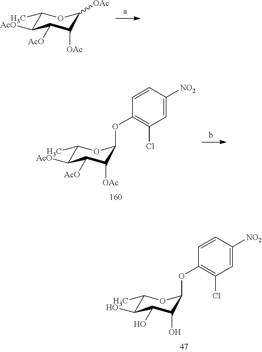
C1(C)C([AcO])C([AcO])C([OAc])C([OAc])O1.C1(C)C(O)C(O)C(O)C(OC2=C(Cl)C=C([NO2])C=C2)O1.C1(C)C([AcO])C([AcO])C([OAc])C(OC2=C(Cl)C=C([NO2])C=C2)O1
